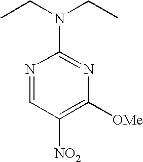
CCN(CC)C1=NC([OMe])=C([NO2])C=N1
